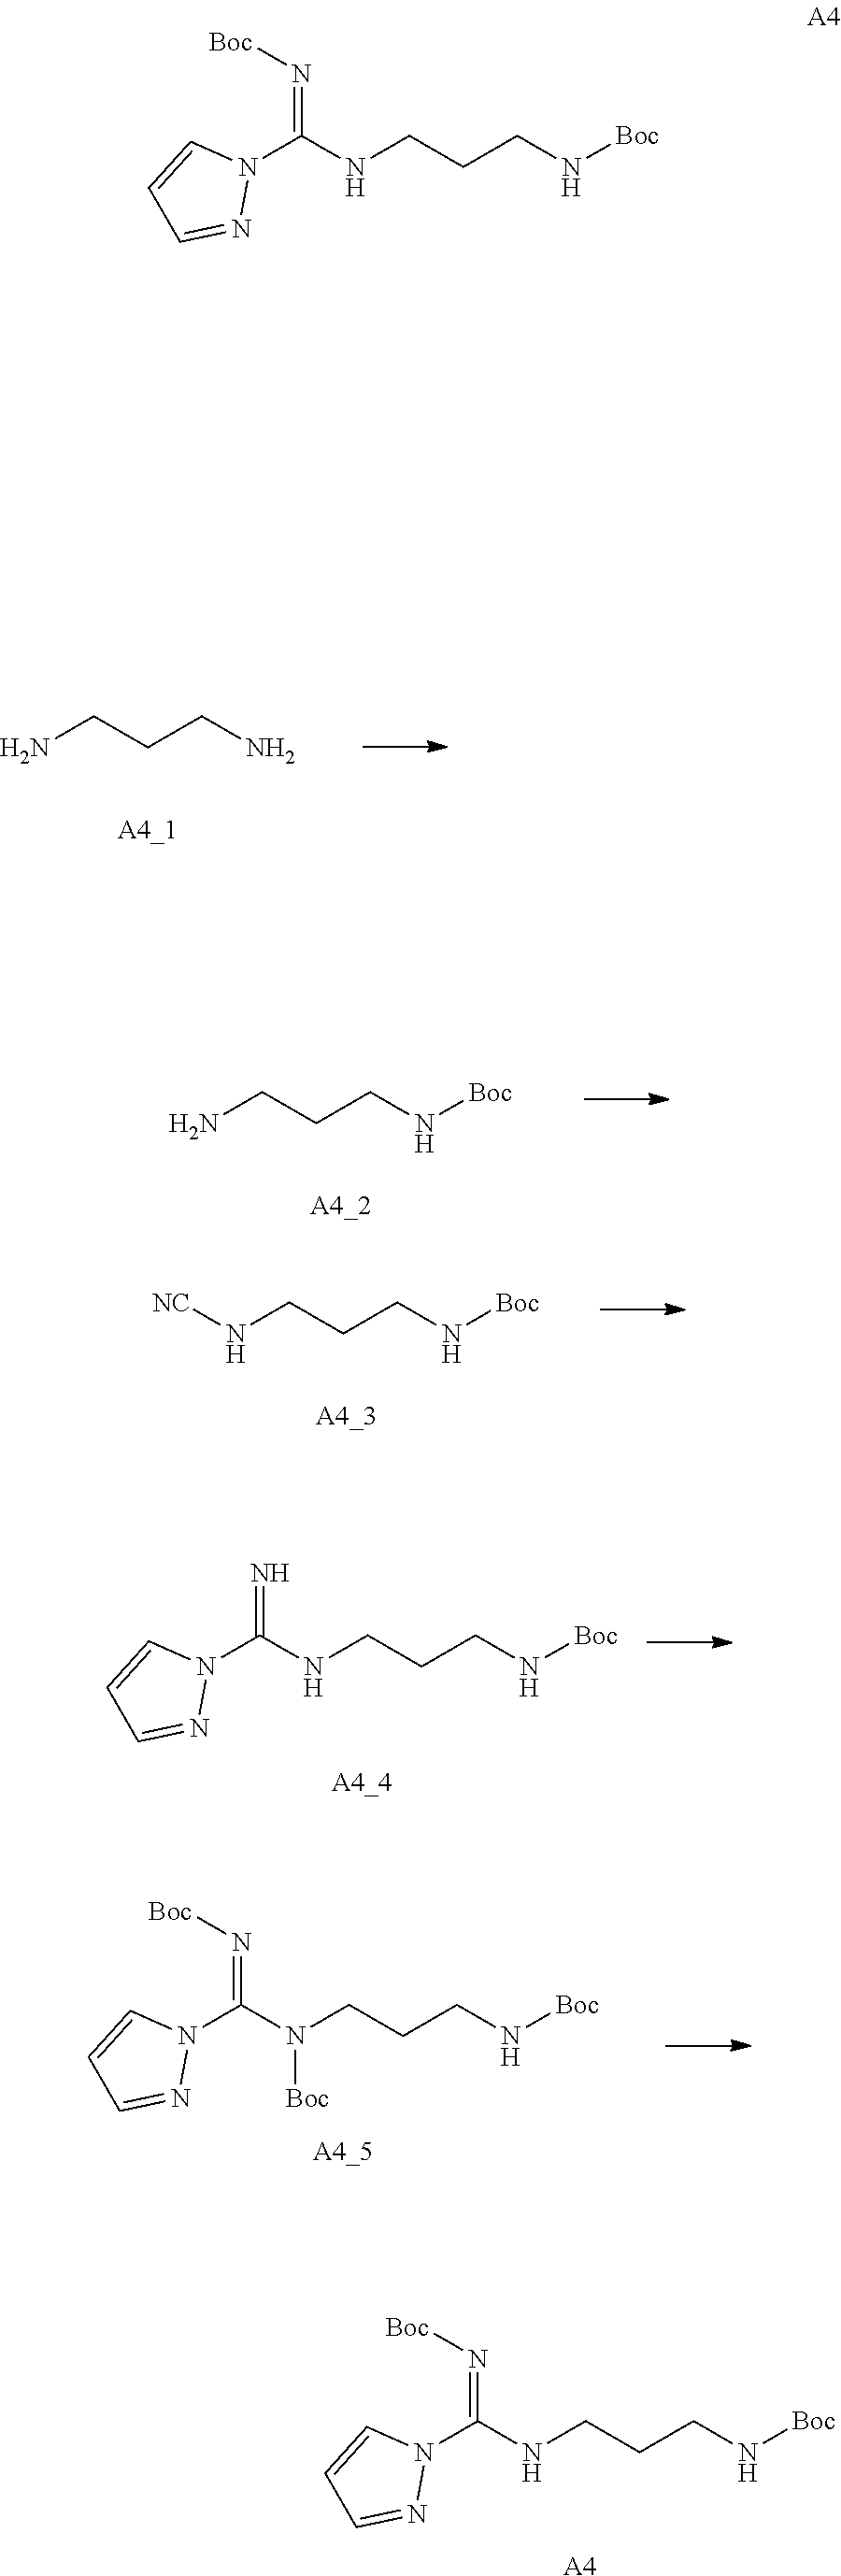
N1=CC=CN1C(NCCCN[Boc])=N[Boc].[A4].NCCCN.[A4_1].N(CCCN)[Boc].[A4_2].N(CCCN[NC])[Boc].[A4_3].N1=CC=CN1C(NCCCN[Boc])=N.[A4_4].N1=CC=CN1C(N(CCCN[Boc])[Boc])=N[Boc].[A4_5].N1=CC=CN1C(NCCCN[Boc])=N[Boc]
